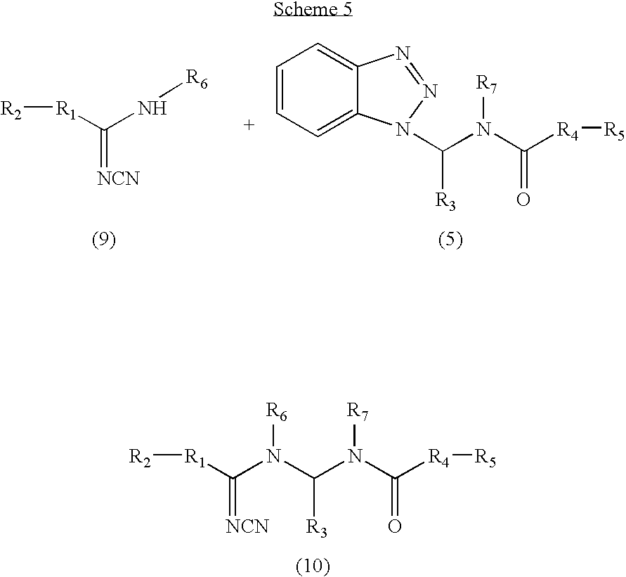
[R1](C(N(C(N(C([R4][R5])=O)[R7])[R3])[R6])=[NCN])[R2].[R2][R1]C(N[R6])=[NCN].C1=CC=C2C(=C1)N=NN2C(N(C([R4][R5])=O)[R7])[R3]
